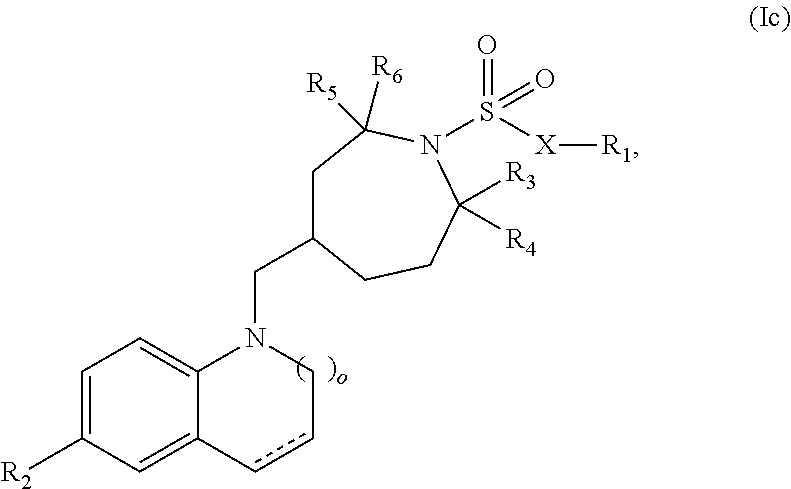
C1=C([R2])C=C2C(=C1)N(CC1CC([R6])([R5])N(S(=O)(=O)[X][R1])C([R3])([R4])CC1)Ccc2
